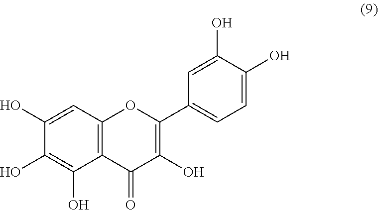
C12=C(C=C(O)C(O)=C1O)OC(C1=CC=C(O)C(O)=C1)=C(O)C2=O
